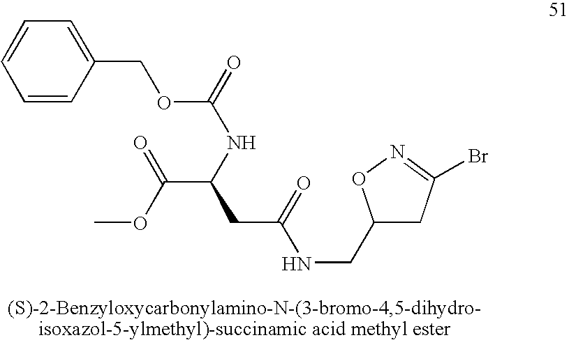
C1(COC(NC(C(OC)=O)CC(NCC2ON=C(Br)C2)=O)=O)=CC=CC=C1
